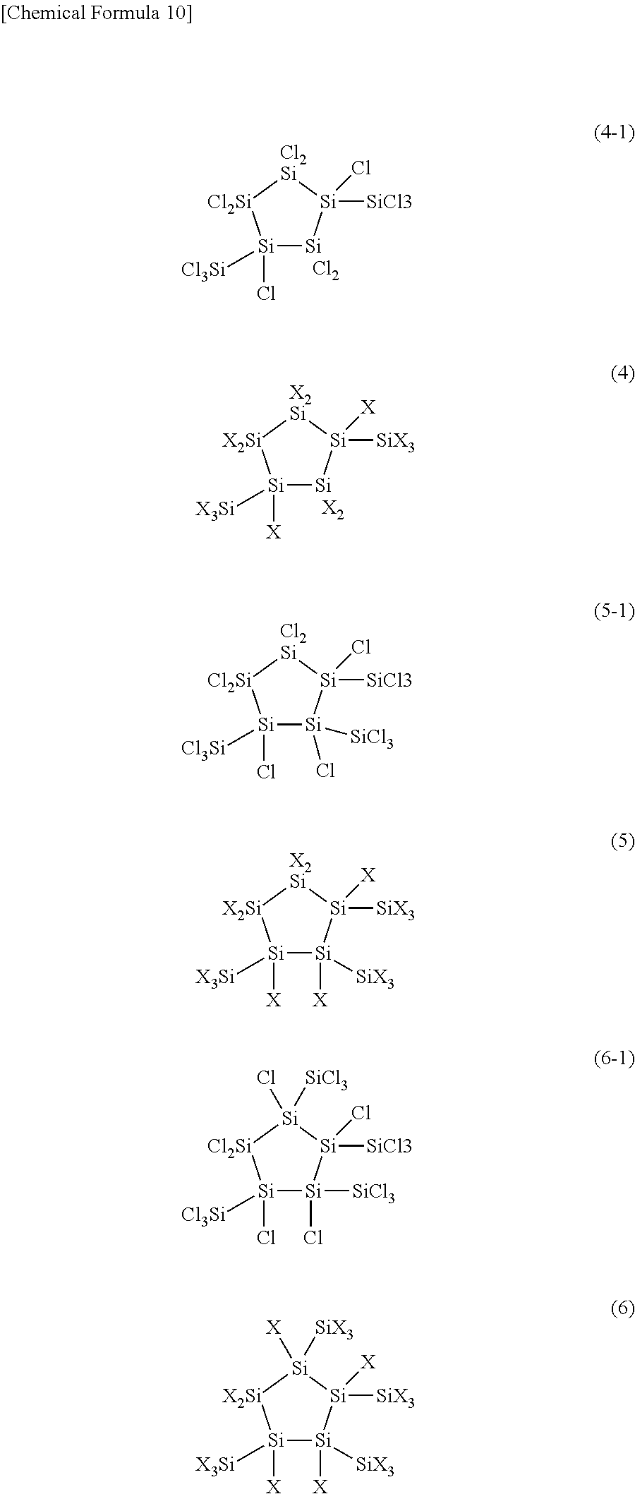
[Si]1(Cl)([Cl3Si])[Si][Si](Cl)([SiCl3])[Cl2Si][Cl2Si]1.[Cl2].[Si]1([X])([X3Si])[Si][Si]([X])([SiX3])[X2Si][X2Si]1.[X2].[Si]1(Cl)([Cl3Si])[Si](Cl)([SiCl3])[Si](Cl)([SiCl3])[Cl2Si][Cl2Si]1.[Si]1([X])([X3Si])[Si]([X])([SiX3])[Si]([X])([SiX3])[X2Si][X2Si]1.[Si]1(Cl)([Cl3Si])[Si](Cl)([SiCl3])[Si](Cl)([SiCl3])[Si](Cl)([SiCl3])[Cl2Si]1.[Si]1([X])([X3Si])[Si]([X])([SiX3])[Si]([X])([SiX3])[Si]([SiX3])([X])[X2Si]1
